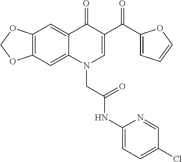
C12=C(C=C3C(=C1)C(=O)C(C(=O)C1=CC=CO1)=CN3CC(NC1=CC=C(Cl)C=N1)=O)OCO2
